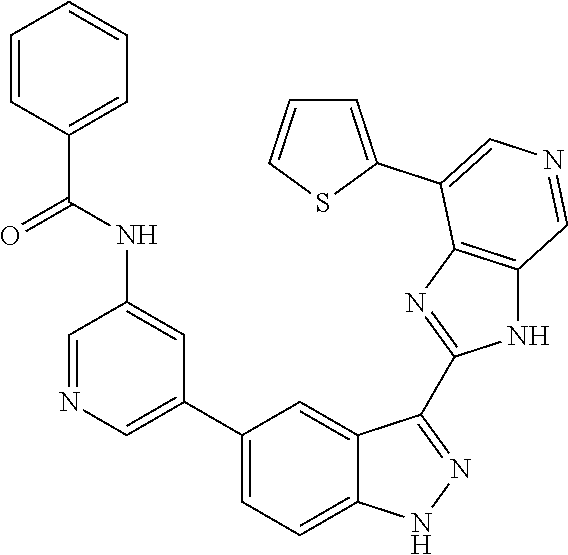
C1(C2=CN=CC(NC(C3=CC=CC=C3)=O)=C2)=CC=C2C(=C1)C(C1=NC3=C(N1)C=NC=C3C1=CC=CS1)=NN2
